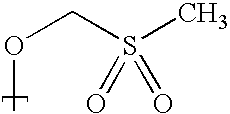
O(CS(C)(=O)=O)C
